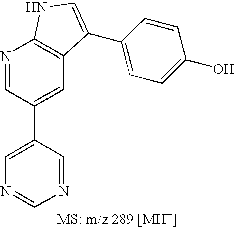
C1(C2=CN=CN=C2)=CC2=C(N=C1)NC=C2C1=CC=C(O)C=C1
